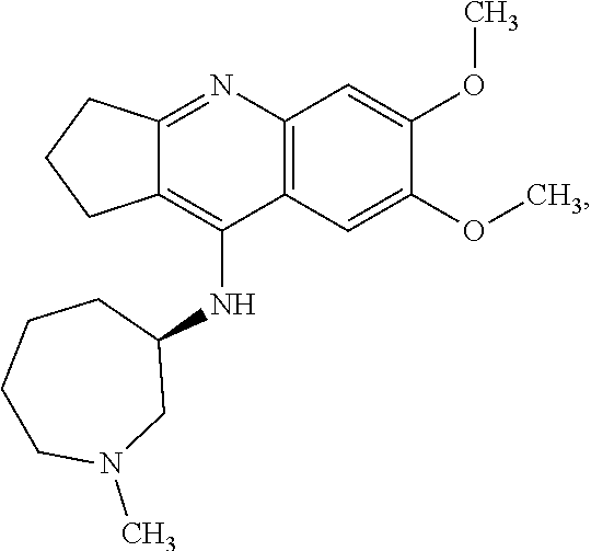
C12=NC3=C(C(NC4CCCCN(C)C4)=C1CCC2)C=C(OC)C(OC)=C3
